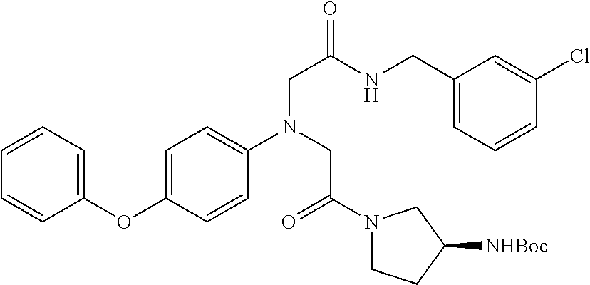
C1=CC=CC(OC2=CC=C(N(CC(N3CCC([NHBoc])C3)=O)CC(NCC3=CC=CC(Cl)=C3)=O)C=C2)=C1
